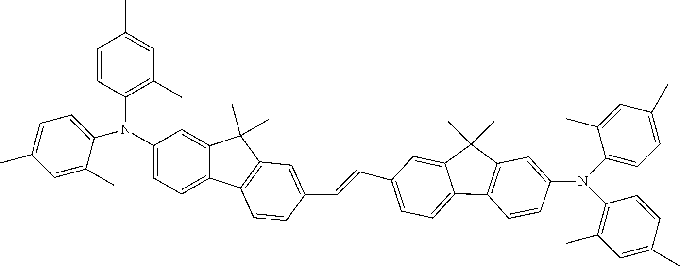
C1=CC(N(C2=CC=C(C)C=C2C)C2=CC=C3C(=C2)C(C)(C)C2=C3C=CC(C=CC3=CC=C4C(=C3)C(C)(C)C3=C4C=CC(N(C4=CC=C(C)C=C4C)C4=C(C)C=C(C)C=C4)=C3)=C2)=C(C)C=C1C
